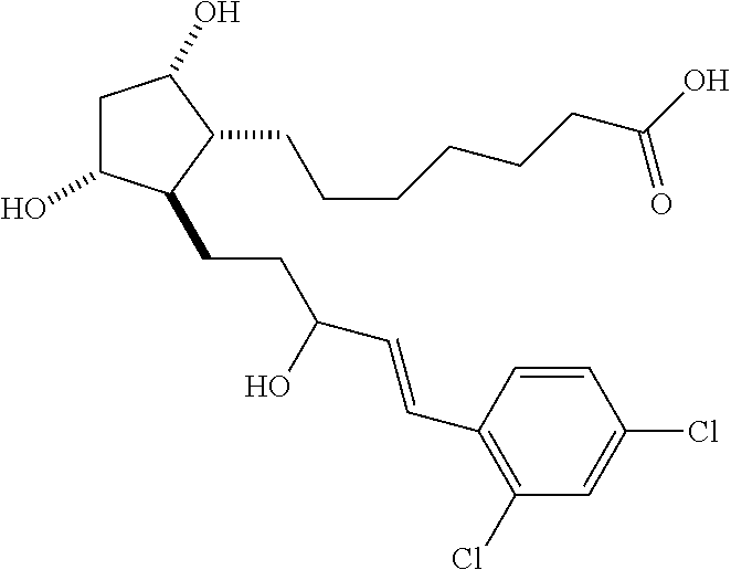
C1C(O)C(CCC(C=CC2=C(Cl)C=C(Cl)C=C2)O)C(CCCCCCC(O)=O)C1O
